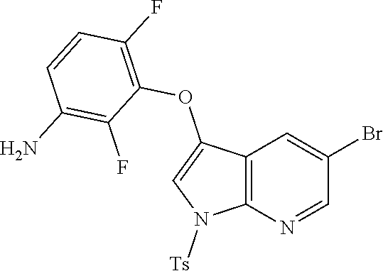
C12=C(N=CC(Br)=C1)N([Ts])C=C2OC1=C(F)C=CC(N)=C1F
